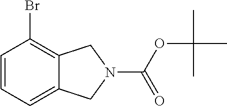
C1=CC=C2C(=C1Br)CN(C(OC(C)(C)C)=O)C2
